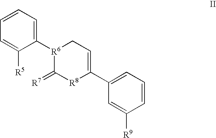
C1=CC=C([R6]2C(=[R7])[R8]C(C3=CC=CC([R9])=C3)=CC2)C([R5])=C1
